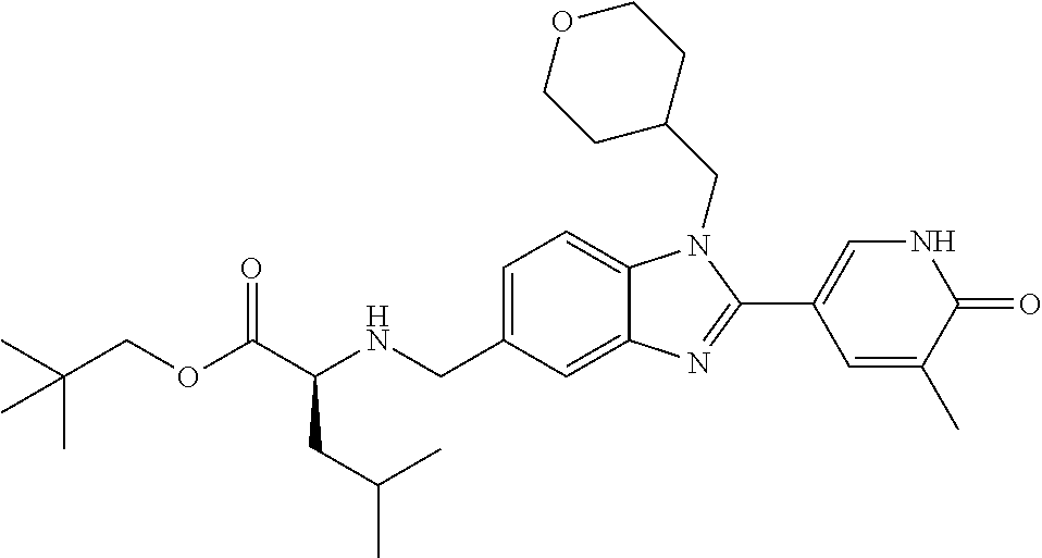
C(OC(C(NCC1=CC=C2C(=C1)N=C(C1=CNC(=O)C(C)=C1)N2CC1CCOCC1)CC(C)C)=O)C(C)(C)C
